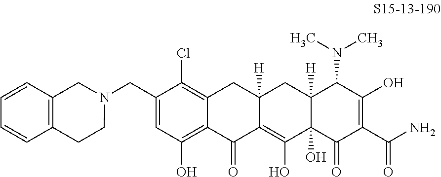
C1(CN2CC3=C(CC2)C=CC=C3)=CC(O)=C2C(=C1Cl)CC1([H])C(=C(O)C3(O)C([H])(C1)C(N(C)C)C(O)=C(C(N)=O)C3=O)C2=O
